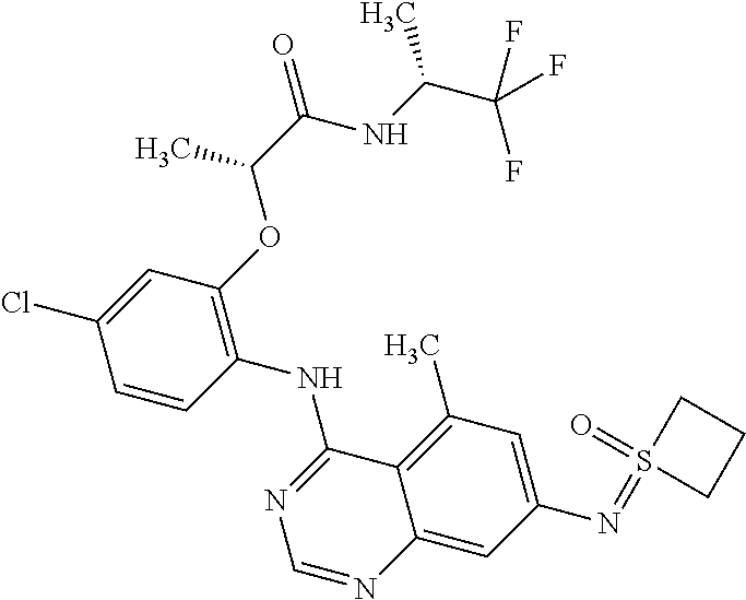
C1=CC(NC2=NC=NC3=CC(N=S4(=O)CCC4)=CC(C)=C23)=C(OC(C(NC(C(F)(F)F)C)=O)C)C=C1Cl
